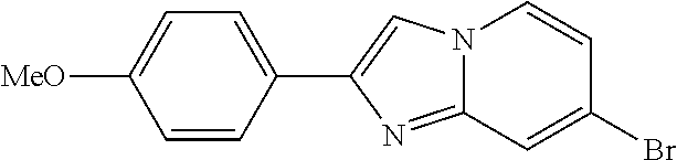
C1=CC(C2=CN3C(=N2)C=C(Br)C=C3)=CC=C1[MeO]
